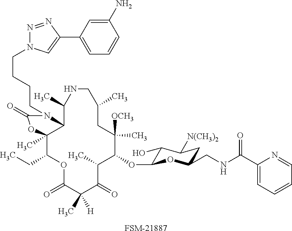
C1(OC2C(O)C([N(CH3)2])CC(CNC(C3=CC=CC=N3)=O)O2)C([OCH3])(C)CC(C)CNC(C)C2C(C)(C(CC)OC(=O)C(C)([H])C(=O)C1C)OC(=O)N2CCCCN1N=NC(C2=CC=CC(N)=C2)=C1.[FSM-21887]
